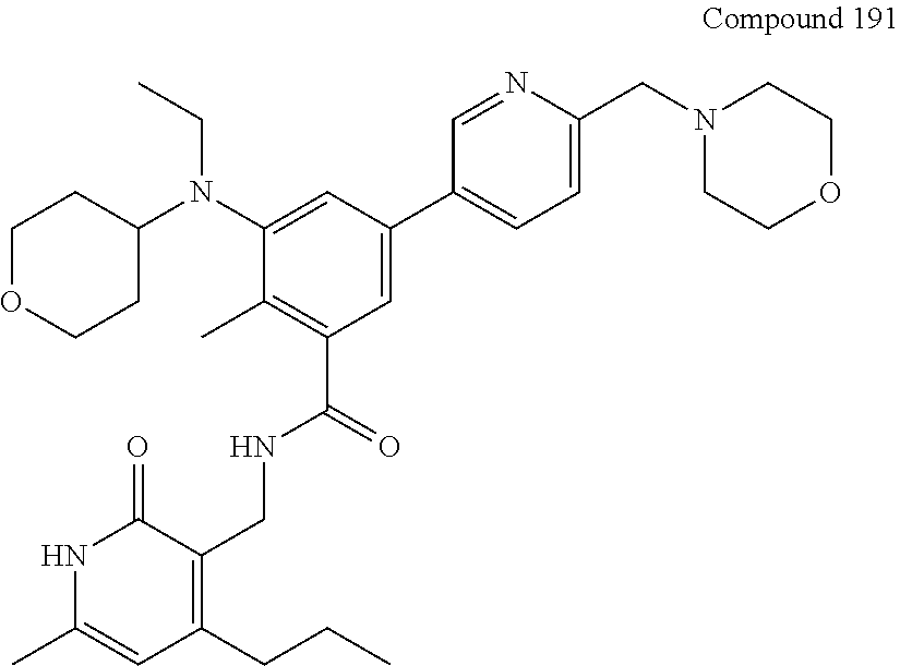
C1OCCC(N(CC)C2=CC(C3=CC=C(CN4CCOCC4)N=C3)=CC(C(NCC3=C(CCC)C=C(C)NC3=O)=O)=C2C)C1
